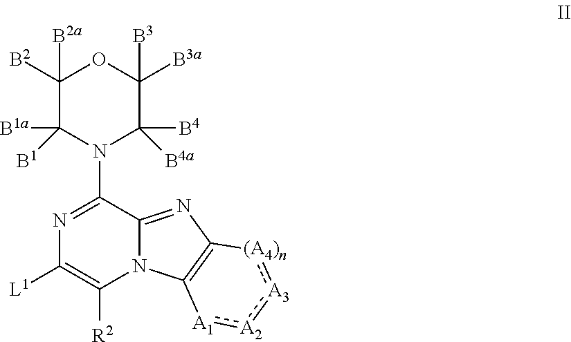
C1([B2])([B2a])C([B1])([B1a])N(C2=NC([L1])=C([R2])N3C2=NC2=C3[A1]:[A2]:[A3]:[(A4)n]2)C([B4a])([B4])C([B3a])([B3])O1
